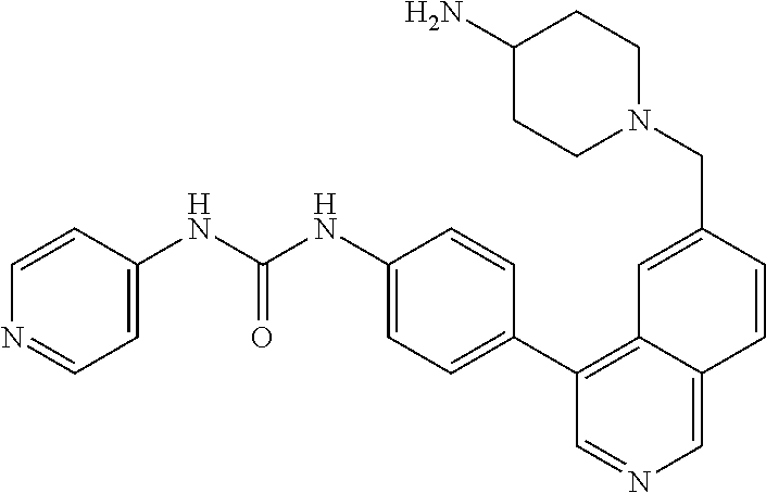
N1(CC2=CC3=C(C4=CC=C(NC(NC5=CC=NC=C5)=O)C=C4)C=NC=C3C=C2)CCC(N)CC1
